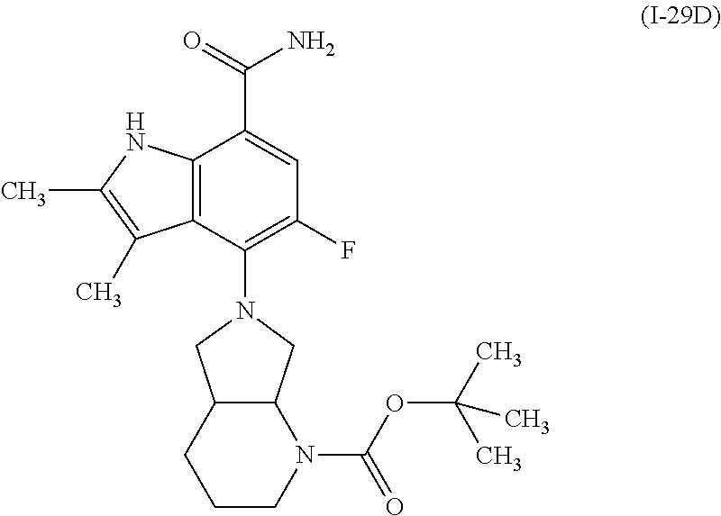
C12=C(C(N3CC4C(C3)N(C(OC(C)(C)C)=O)CCC4)=C(F)C=C1C(=O)N)C(C)=C(C)N2
